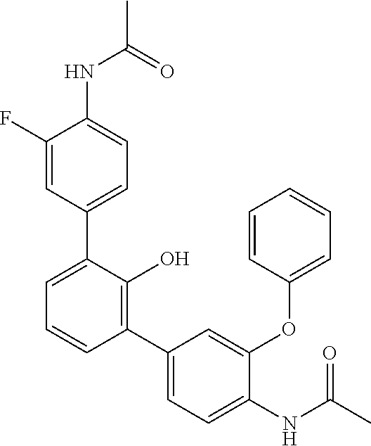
C1(C2=CC=CC(C3=CC=C(NC(C)=O)C(OC4=CC=CC=C4)=C3)=C2O)=CC=C(NC(C)=O)C(F)=C1
